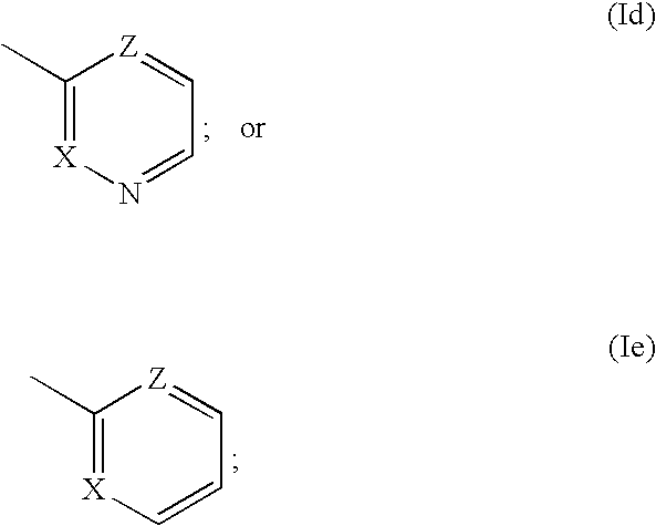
C1(C)=[X]N=CC=[Z]1.C1(C)=[X]C=CC=[Z]1
